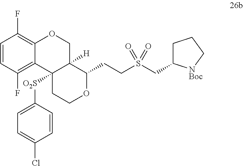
C1=CC(F)=C2C(=C1F)OCC1([H])C2([O2S]C2=CC=C(Cl)C=C2)CCOC1CCS(CC1CCC[NBoc]1)(=O)=O
